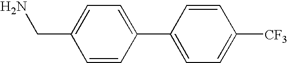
C(C1=CC=C(C2=CC=C([CF3])C=C2)C=C1)N
